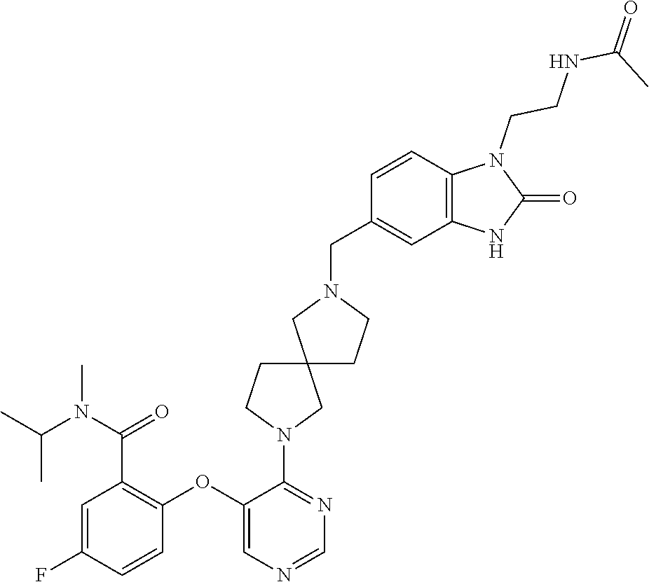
C1=C(F)C=CC(OC2=CN=CN=C2N2CC3(CC2)CCN(CC2=CC4=C(C=C2)N(CCNC(=O)C)C(=O)N4)C3)=C1C(=O)N(C(C)C)C
